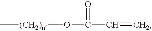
[(CH2)n](OC(C=C)=O)C
